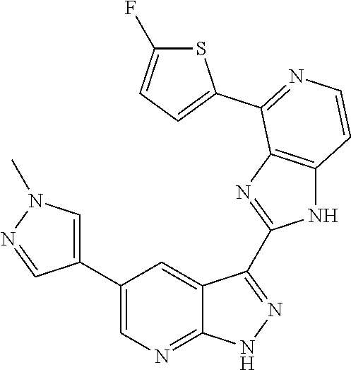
C1(C2=CN=C3C(=C2)C(C2=NC4=C(N2)C=CN=C4C2=CC=C(F)S2)=N[N H]3)=CN(C)N=C1
